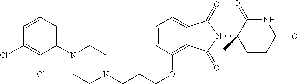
C1N(CCCOC2=C3C(=CC=C2)C(=O)N(C2(C)C(=O)NC(=O)CC2)C3=O)CCN(C2=CC=CC(Cl)=C2Cl)C1
